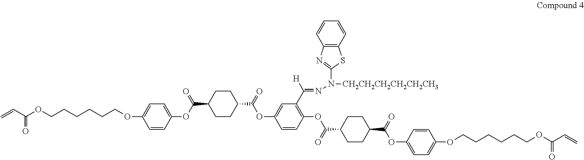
C=CC(OCCCCCCOC1=CC=C(OC(C2CCC(C(=O)OC3=CC(C([H])=NN(C4=NC5=C(S4)C=CC=C5)[CH2CH2CH2CH2CH2CH3])=C(OC(C4CCC(C(=O)OC5=CC=C(OCCCCCCOC(C=C)=O)C=C5)CC4)=O)C=C3)CC2)=O)C=C1)=O
